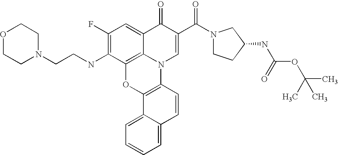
C1(F)=C(NCCN2CCOCC2)C2=C3C(=C1)C(=O)C(C(N1CCC(NC(=O)OC(C)(C)C)C1)=O)=CN3C1=C(O2)C2=CC=CC=C2C=C1
